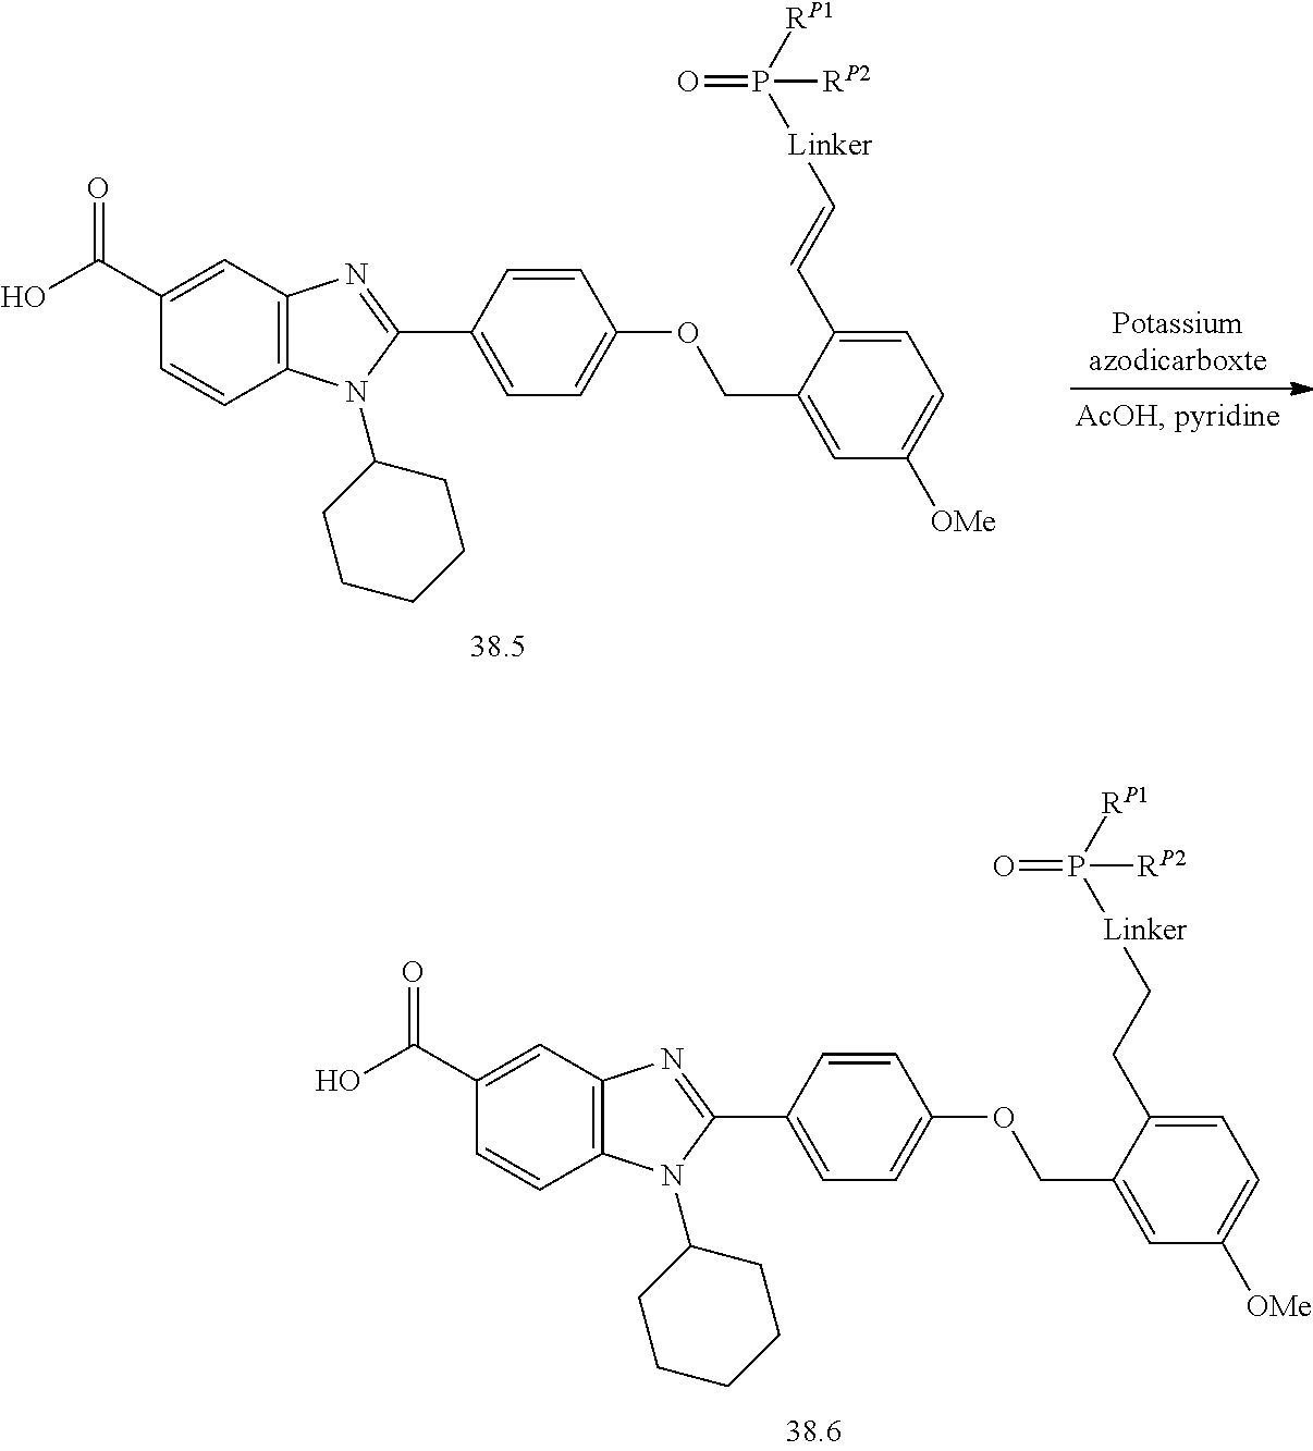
C1(C(O)=O)=CC2=C(C=C1)N(C1CCCCC1)C(C1=CC=C(OCC3=CC([OMe])=CC=C3CC[Linker]P(=O)([RP1])[RP2])C=C1)=N2.C1(C(O)=O)=CC2=C(C=C1)N(C1CCCCC1)C(C1=CC=C(OCC3=CC([OMe])=CC=C3C=C[Linker]P(=O)([RP1])[RP2])C=C1)=N2
